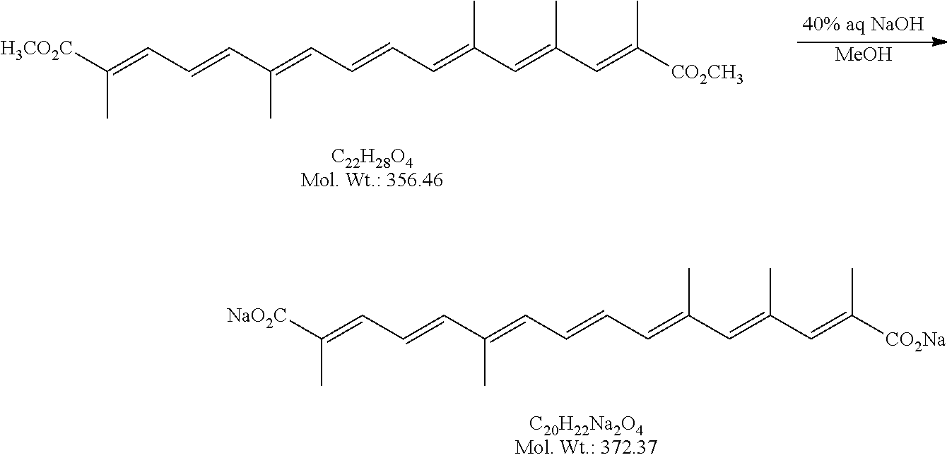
[H3CO2C]C(=CC=CC(=CC=CC=C(C=C(C=C([CO2CH3])C)C)C)C)C.[MeOH].[NaO2C]C(=CC=CC(=CC=CC=C(C=C(C=C([CO2Na])C)C)C)C)C
